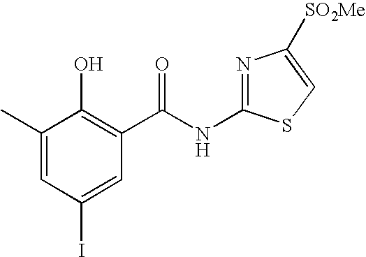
C1(C)=CC(I)=CC(C(NC2=NC([SO2Me])=CS2)=O)=C1O
